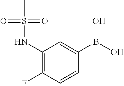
C1(NS(C)(=O)=O)=C(F)C=CC(B(O)O)=C1
